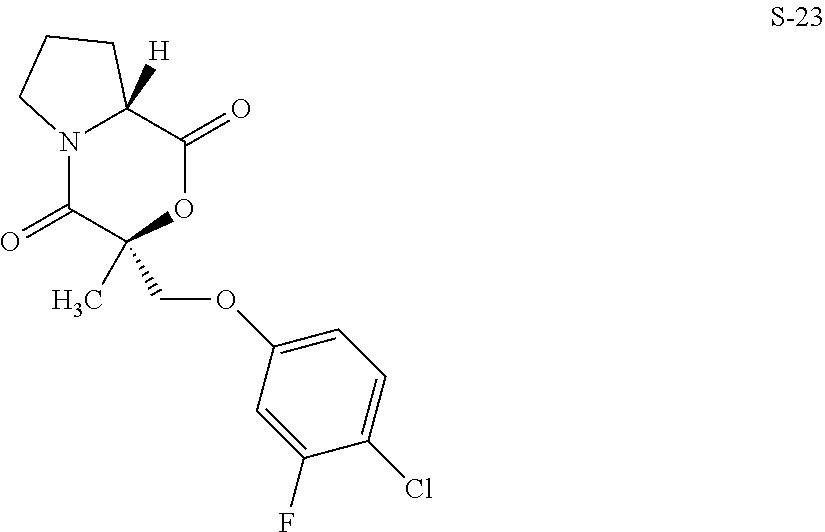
N12C(=O)C(COC3=CC=C(Cl)C(F)=C3)(C)OC(=O)C1([H])CCC2
